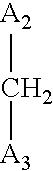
[A2]C[A3]
